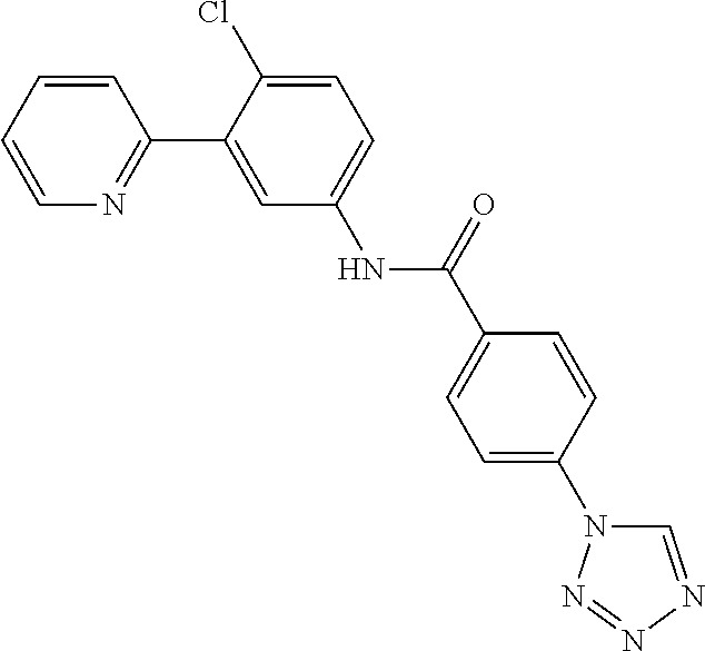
C1=C(Cl)C(C2=NC=CC=C2)=CC(NC(C2=CC=C(N3C=NN=N3)C=C2)=O)=C1
